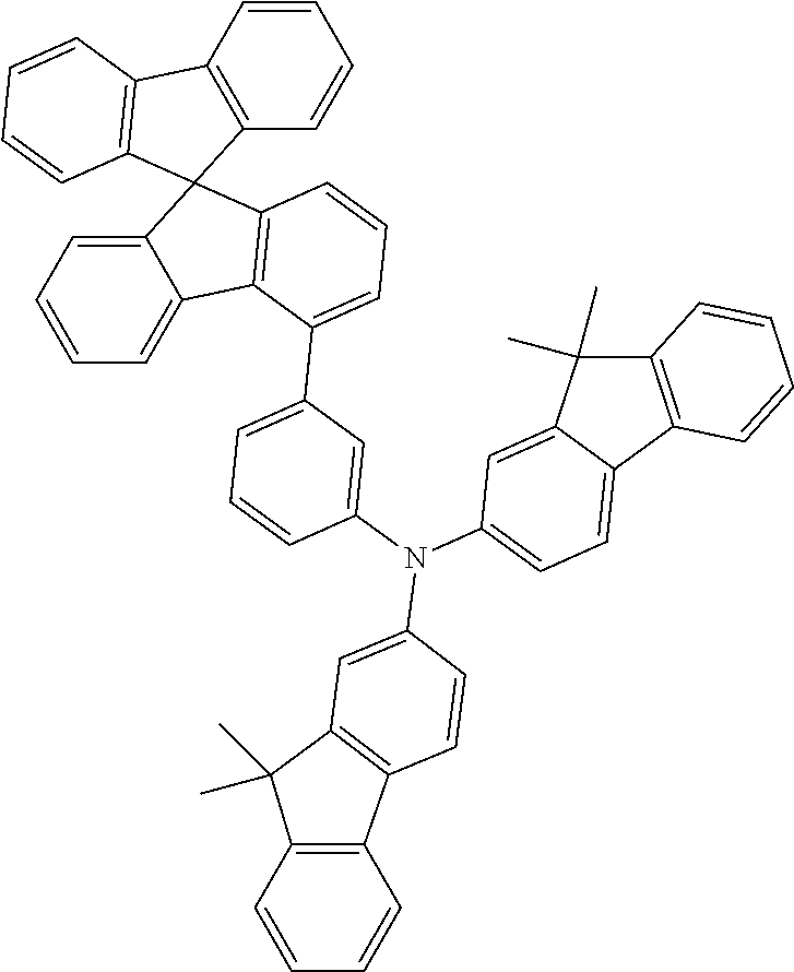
C12=C(C=CC=C1)C1=C(C23C2=CC=CC=C2C2=C3C=CC=C2C2=CC=CC(N(C3=CC=C4C(=C3)C(C)(C)C3=C4C=CC=C3)C3=CC4=C(C=C3)C3=C(C4(C)C)C=CC=C3)=C2)C=CC=C1
